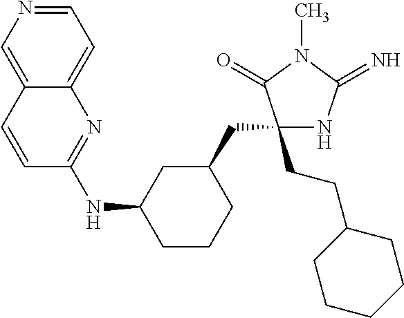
C1(CCC2CCCCC2)(CC2CC(NC3=NC4=CC=NC=C4C=C3)CCC2)NC(=N)N(C)C1=O
